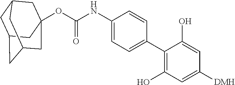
O(C(NC1=CC=C(C2=C(O)C=C([DMH])C=C2O)C=C1)=O)C12CC3CC(CC(C1)C3)C2
